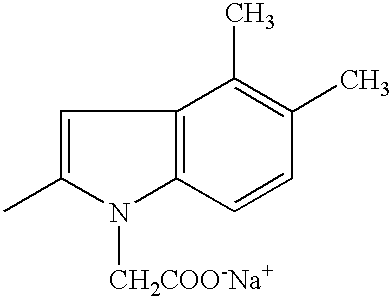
C1=C(C)N([CH2COO-Na+])C2=C1C(C)=C(C)C=C2
